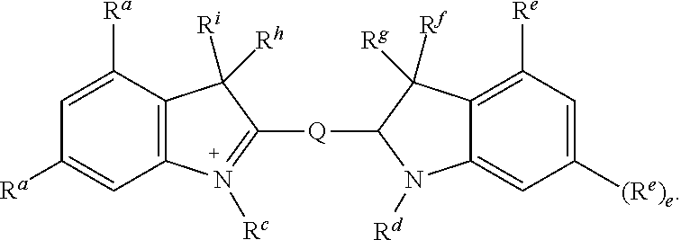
C1([Q]C2C([Rf])([Rg])C3=C([Re])C=C([(Re)e])C=C3N2[Rd])=N([Rc])C2=C(C1([Ri])[Rh])C([Ra])=CC([Ra])=C2
